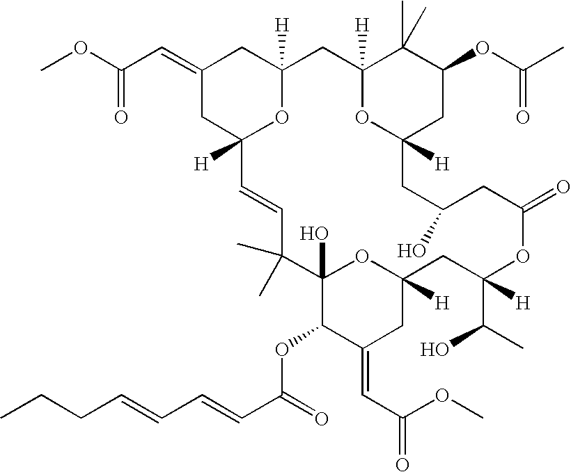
COC(C=C1CC2([H])OC([H])(C1)CC1([H])OC([H])(CC(OC(C)=O)C1(C)C)CC(O)CC(=O)OC(C(C)O)([H])CC1([H])OC(O)(C(C)(C)C=C2)C(OC(C=CC=CCCC)=O)C(=CC(OC)=O)C1)=O
